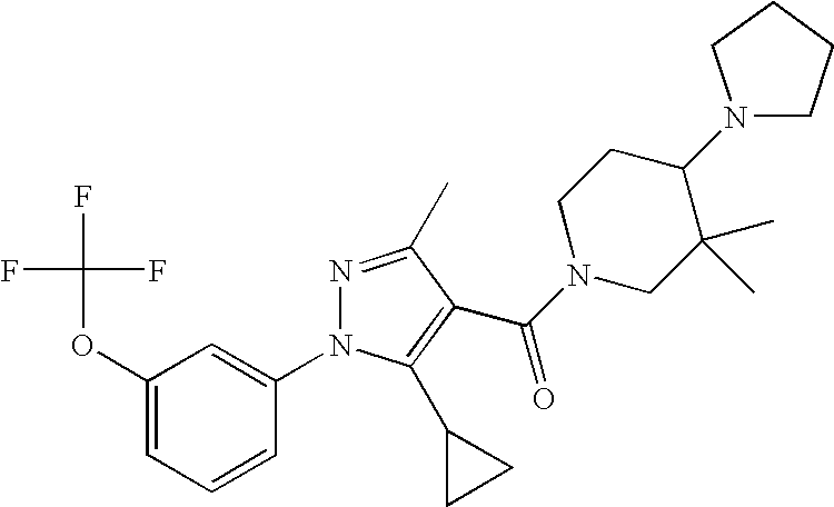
C1(OC(F)(F)F)=CC=CC(N2N=C(C)C(C(N3CC(C)(C)C(N4CCCC4)CC3)=O)=C2C2CC2)=C1
